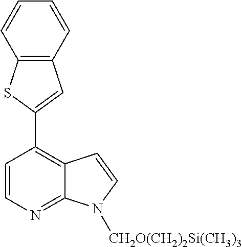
C1=CN=C2C(=C1C1=CC3=C(S1)C=CC=C3)C=CN2[CH2O(CH2)2Si(CH3)3]
